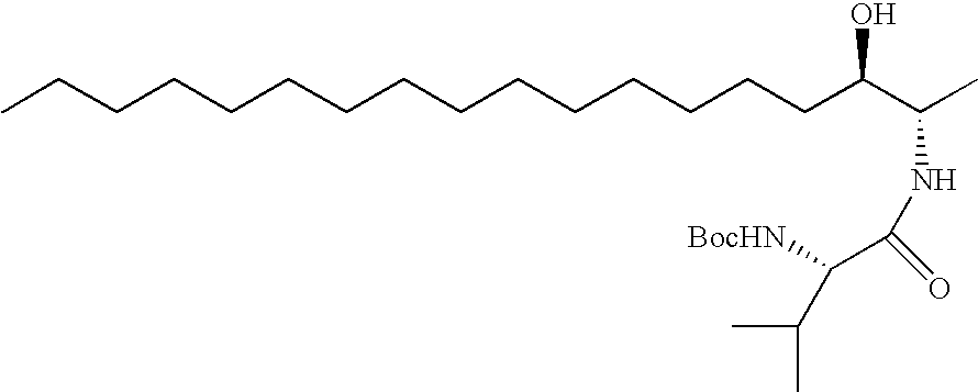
CCCCCCCCCCCCCCCC(C(C)NC(C(C(C)C)[BocHN])=O)O
